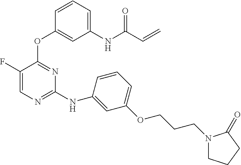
C1(F)=CN=C(NC2=CC(OCCCN3CCCC3=O)=CC=C2)N=C1OC1=CC(NC(C=C)=O)=CC=C1
